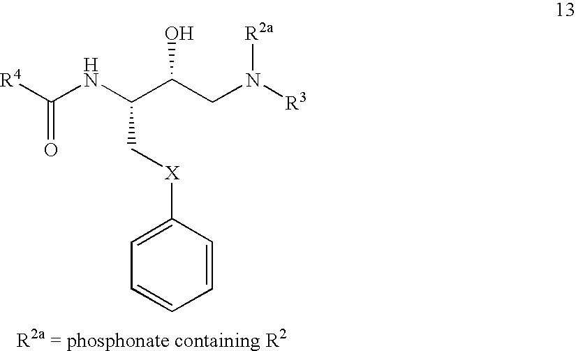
[R4]C(NC(C(CN([R3])[R2a])O)C[X]C1=CC=CC=C1)=O
